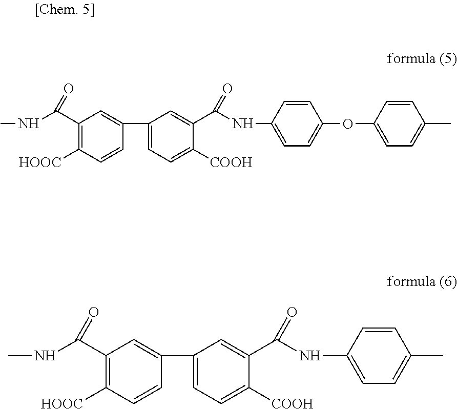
C1(C(NC)=O)=C([HOOC])C=CC(C2=CC=C([COOH])C(C(NC3=CC=C(OC4=CC=C(C)C=C4)C=C3)=O)=C2)=C1.C1(C(NC)=O)=C([HOOC])C=CC(C2=CC=C([COOH])C(C(NC3=CC=C(C)C=C3)=O)=C2)=C1
